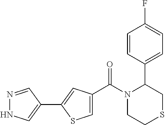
N1=CC(C2=CC(C(N3CCSCC3C3=CC=C(F)C=C3)=O)=CS2)=CN1
